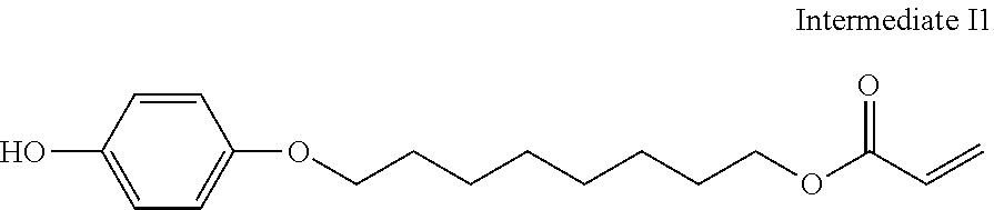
C1=CC(O)=CC=C1OCCCCCCCCOC(C=C)=O
